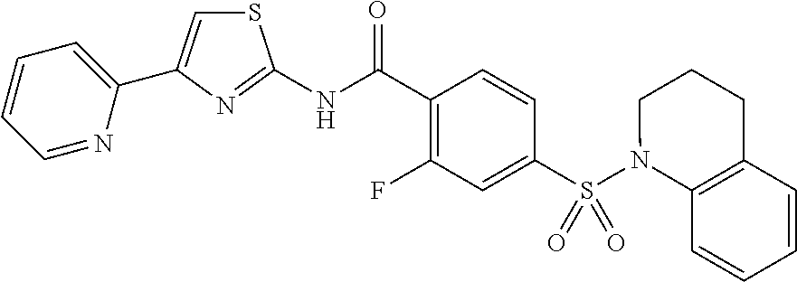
C1(C(NC2=NC(C3=CC=CC=N3)=CS2)=O)=C(F)C=C(S(N2C3=C(CCC2)C=CC=C3)(=O)=O)C=C1
